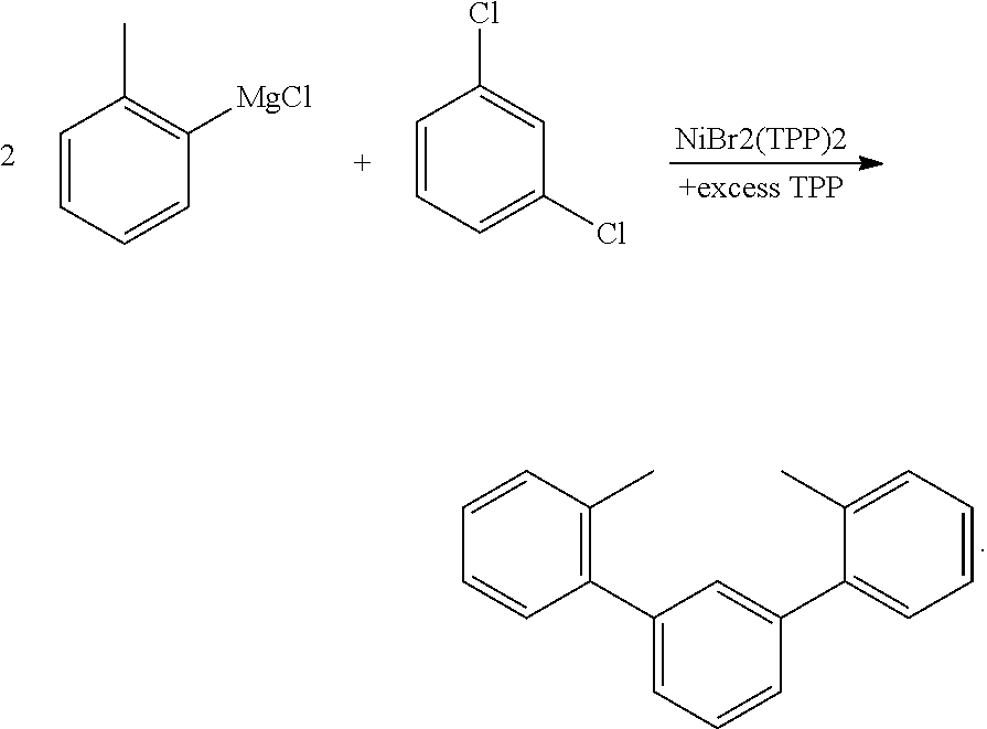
[NiBr2(TPP)2].C1=CC=CC([MgCl])=C1C.C1=CC=C(Cl)C=C1Cl.C1=CC=CC(C2=CC=CC(C3=CC=CC=C3C)=C2)=C1C
